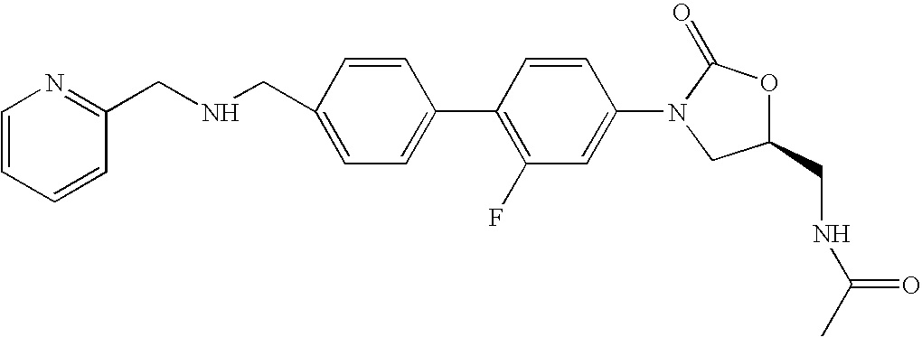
C1=C(CNCC2=NC=CC=C2)C=CC(C2=C(F)C=C(N3CC(CNC(C)=O)OC3=O)C=C2)=C1
